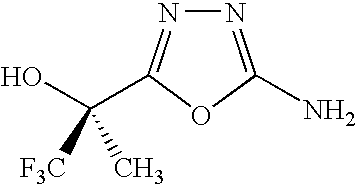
N1=C(N)OC(C(O)([F3C])C)=N1
